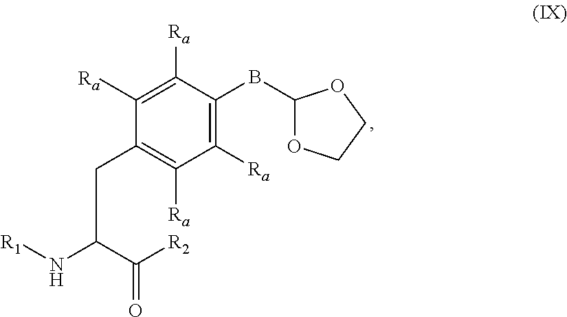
C(C1=C([Ra])C([Ra])=C(BC2OCCO2)C([Ra])=C1[Ra])C(C([R2])=O)N[R1]
